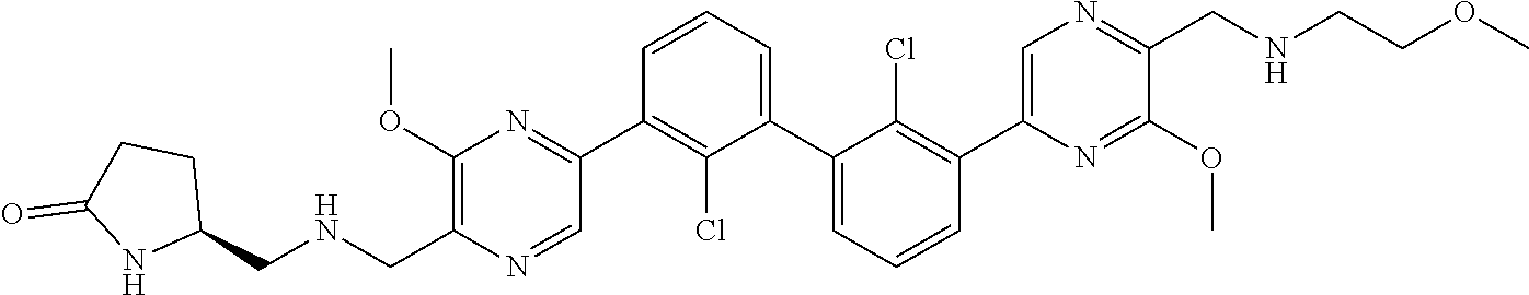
C1(C2=NC(OC)=C(C[HN]CC3CCC(=O)N3)N=C2)=C(Cl)C(C2=CC=CC(C3=CN=C(CNCCOC)C(OC)=N3)=C2Cl)=CC=C1
